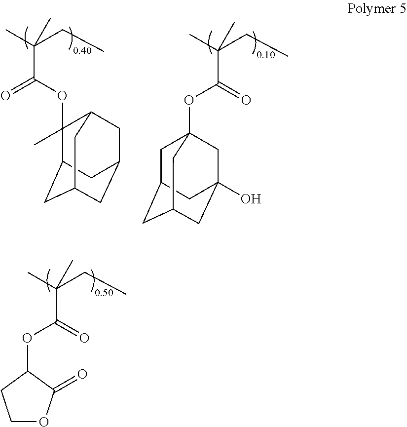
CC(CC)(C)C(OC1CCOC1=O)=O.CC(CC)(C)C(OC12CC3CC(CC(O)(C1)C3)C2)=O.CC(CC)(C)C(=O)OC1(C)C2CC3CC(CC1C3)C2
